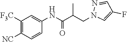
N1(CC(C(NC2=CC([F3C])=C([NC])C=C2)=O)C)C=C(F)C=N1
